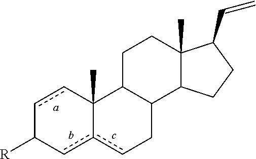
c1cC2(C)c(cC1[R])cCC1C2CCC2(C)C1CCC2C=C
